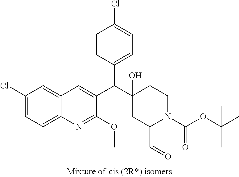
C1=CC(C(C2=CC3=CC(Cl)=CC=C3N=C2OC)C2(O)CC(C=O)N(C(OC(C)(C)C)=O)CC2)=CC=C1Cl
